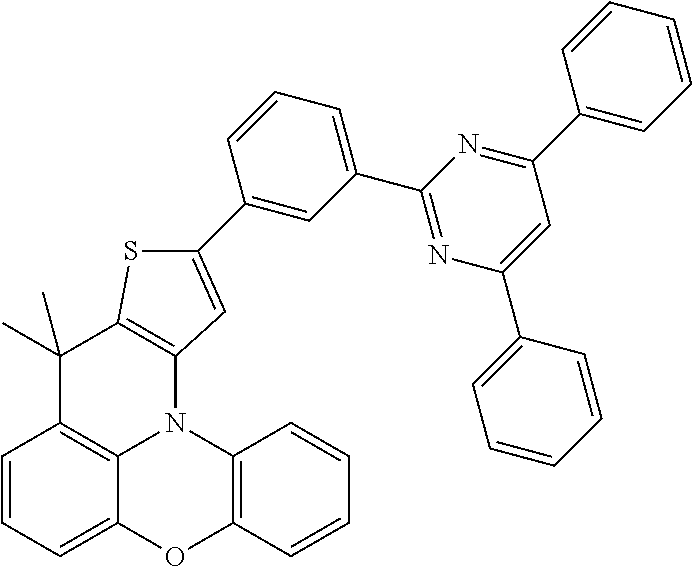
C1=CC=C2C3=C1C(C)(C)C1=C(N3C3=C(C=CC=C3)O2)C=C(C2=CC(C3=NC(C4=CC=CC=C4)=CC(C4=CC=CC=C4)=N3)=CC=C2)S1
